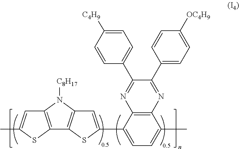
C1=C([C4H9])C=CC(C2=NC3=C(N=C2C2=CC=C([OC4H9])C=C2)C(C)=CC=C3C2=CC3=C(C4=C(N3[C8H17])C=C(C)S4)S2)=C1
